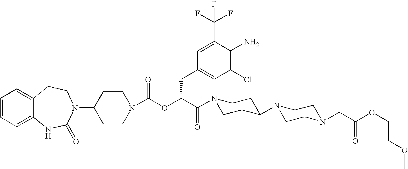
C1=CC=C2C(=C1)CCN(C1CCN(C(OC(C(N3CCC(N4CCN(CC(OCCOC)=O)CC4)CC3)=O)CC3=CC(Cl)=C(N)C(C(F)(F)F)=C3)=O)CC1)C(=O)N2
